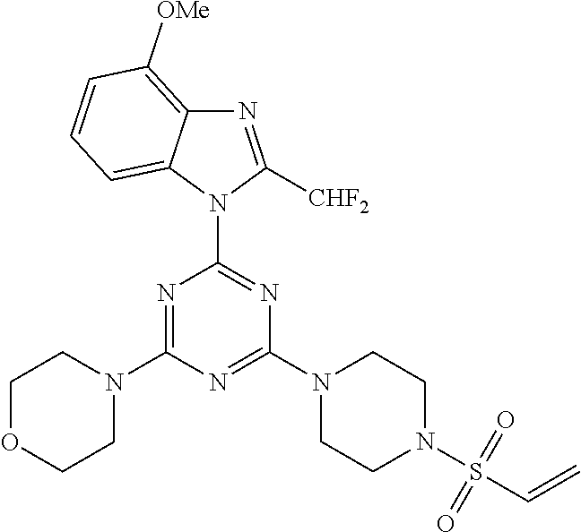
N1=C(N2CCOCC2)N=C(N2CCN(S(C=C)(=O)=O)CC2)N=C1N1C([CHF2])=NC2=C([OMe])C=CC=C12
